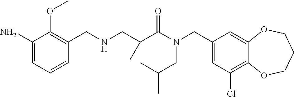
C1(CN(C(=O)C(CNCC2=C(OC)C(N)=CC=C2)C)CC(C)C)=CC(Cl)=C2C(=C1)OCCCO2
